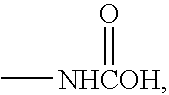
C[NHCOH]=O
